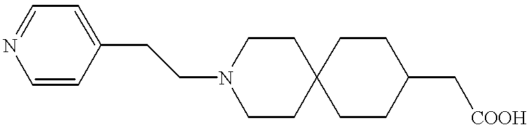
C1=NC=CC(CCN2CCC3(CC2)CCC(C[COOH])CC3)=C1
